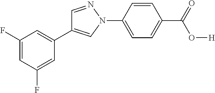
C1(C2=CN(C3=CC=C(C(=O)O[H])C=C3)N=C2)=CC(F)=CC(F)=C1
